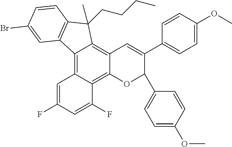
C1=C(F)C=C(F)C2=C3C(=C4C(=C12)C1=C(C4(C)CCCC)C=CC(Br)=C1)C=C(C1=CC=C(OC)C=C1)C(C1=CC=C(OC)C=C1)O3
